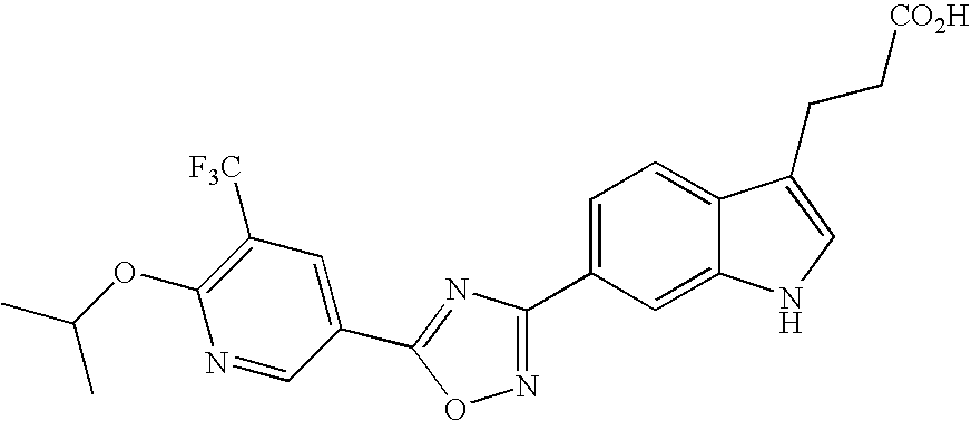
C1(OC(C)C)=C([F3C])C=C(C2=NC(C3=CC=C4C(=C3)NC=C4CC[CO2H])=NO2)C=N1
